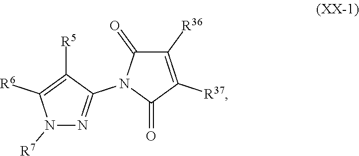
N1([R7])N=C(N2C(=O)C([R37])=C([R36])C2=O)C([R5])=C1[R6]
